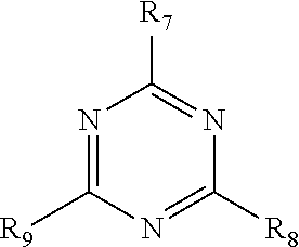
N1=C([R9])N=C([R8])N=C1[R7]
